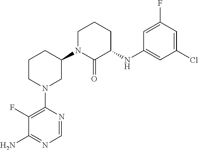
C1(F)=C(N2CC(N3C(=O)C(NC4=CC(Cl)=CC(F)=C4)CCC3)CCC2)N=CN=C1N
